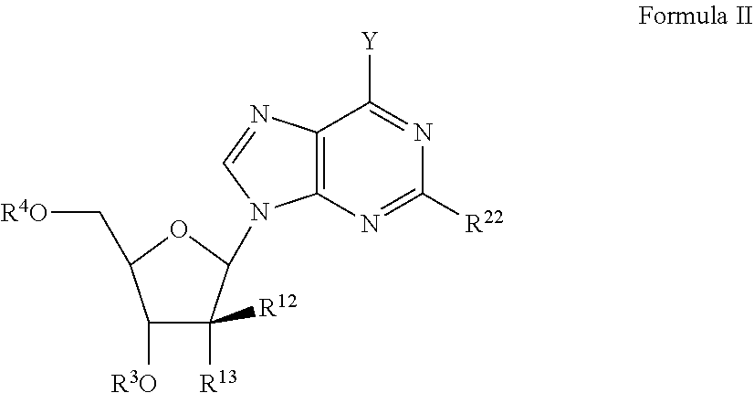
C1([R3O])C([R12])([R13])C(N2C3=C(C([Y])=NC([R22])=N3)N=C2)OC1C[R4O]
